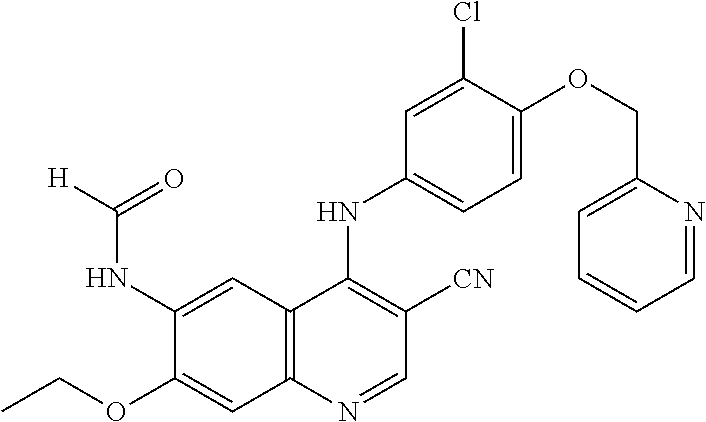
[H]C(=O)NC1=CC2=C(C=C1OCC)N=CC([CN])=C2NC1=CC=C(OCC2=CC=CC=N2)C(Cl)=C1
